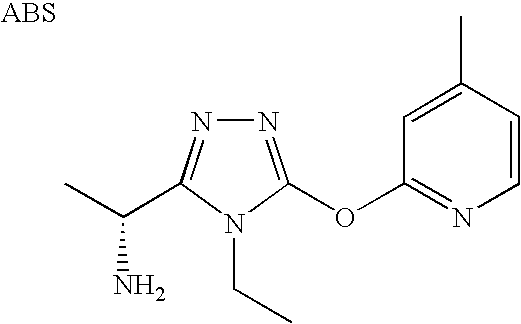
N1=C(OC2=NC=CC(C)=C2)N(CC)C(C(C)N)=N1
